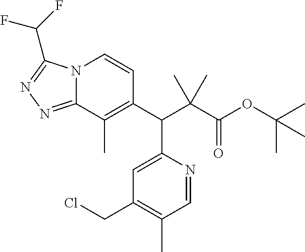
C1(C(C(C(OC(C)(C)C)=O)(C)C)C2=CC(CCl)=C(C)C=N2)=C(C)C2=NN=C(C(F)F)N2C=C1
